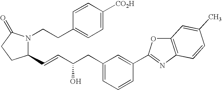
C1(C=CC(O)CC2=CC=CC(C3=NC4=C(O3)C=C(C)C=C4)=C2)N(CCC2=CC=C([CO2H])C=C2)C(=O)CC1
